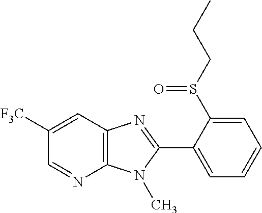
C1([F3C])=CC2=C(N=C1)N(C)C(C1=CC=CC=C1S(CCC)=O)=N2
